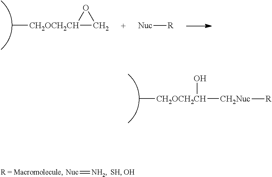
C[CH2OCH2CH]([CH2Nuc][R])O.[Nuc]=[NH2].C[CH2OCH2CH]1CO1.[Nuc][R]
